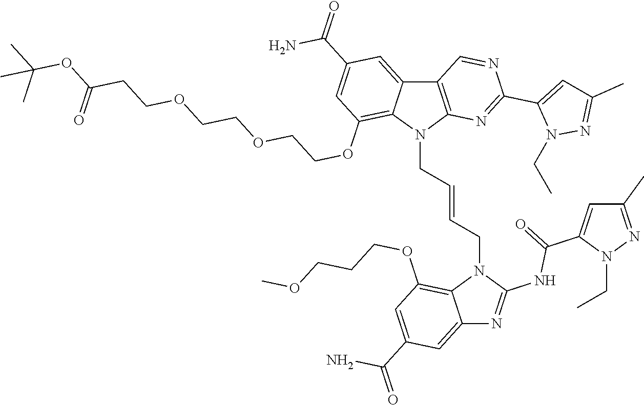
C12=CC(C(=O)N)=CC(OCCCOC)=C1N(CC=CCN1C3=C(C4=CC(C(=O)N)=CC(OCCOCCOCCC(OC(C)(C)C)=O)=C14)C=NC(C1=CC(C)=NN1CC)=N3)C(NC(C1=CC(C)=NN1CC)=O)=N2
